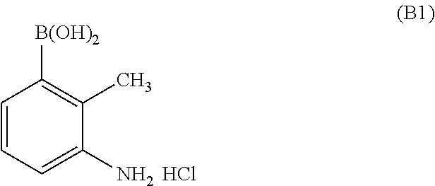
C1=CC=C(N)C(C)=C1[B(OH)2].Cl
